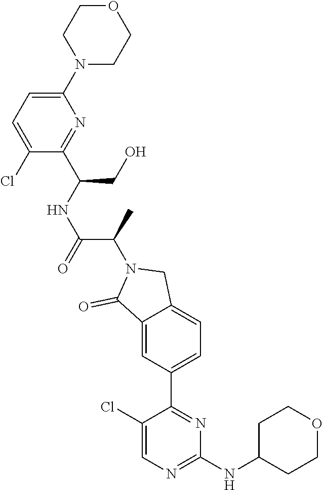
C1(NC2CCOCC2)=NC=C(Cl)C(C2=CC=C3C(=C2)C(=O)N(C(C(=O)NC(C2=NC(N4CCOCC4)=CC=C2Cl)CO)C)C3)=N1
